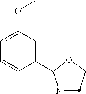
N1C(C2=CC(OC)=CC=C2)OCC1
